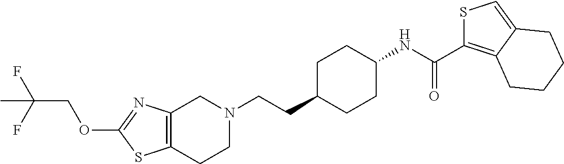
C12=C(CCN(CCC3CCC(NC(=O)C4=C5C(=CS4)CCCC5)CC3)C1)SC(OCC(F)(F)C)=N2
